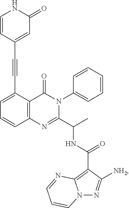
C1=C(C#CC2=CC(=O)NC=C2)C2=C(C=C1)N=C(C(C)NC(=O)C1=C3N(N=C1[NH2])C=CC=N3)N(C1=CC=CC=C1)C2=O
